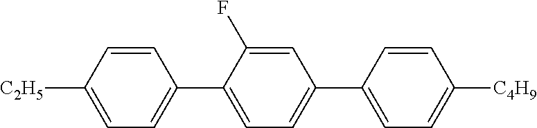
C1=C([C2H5])C=CC(C2=CC=C(C3=CC=C([C4H9])C=C3)C=C2F)=C1
